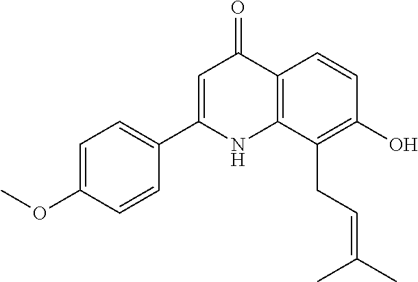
C1=C(C2=CC=C(OC)C=C2)NC2=C(C1=O)C=CC(O)=C2CC=C(C)C
